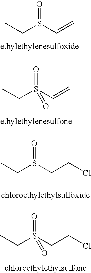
CCS(C=C)=O.CCS(C=C)(=O)=O.CCS(CCCl)=O.CCS(CCCl)(=O)=O
